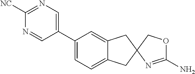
C1(C2=CC=C3C(=C2)CC2(C3)COC(N)=N2)=CN=C([NC])N=C1
